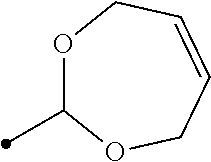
CC1OCC=CCO1
